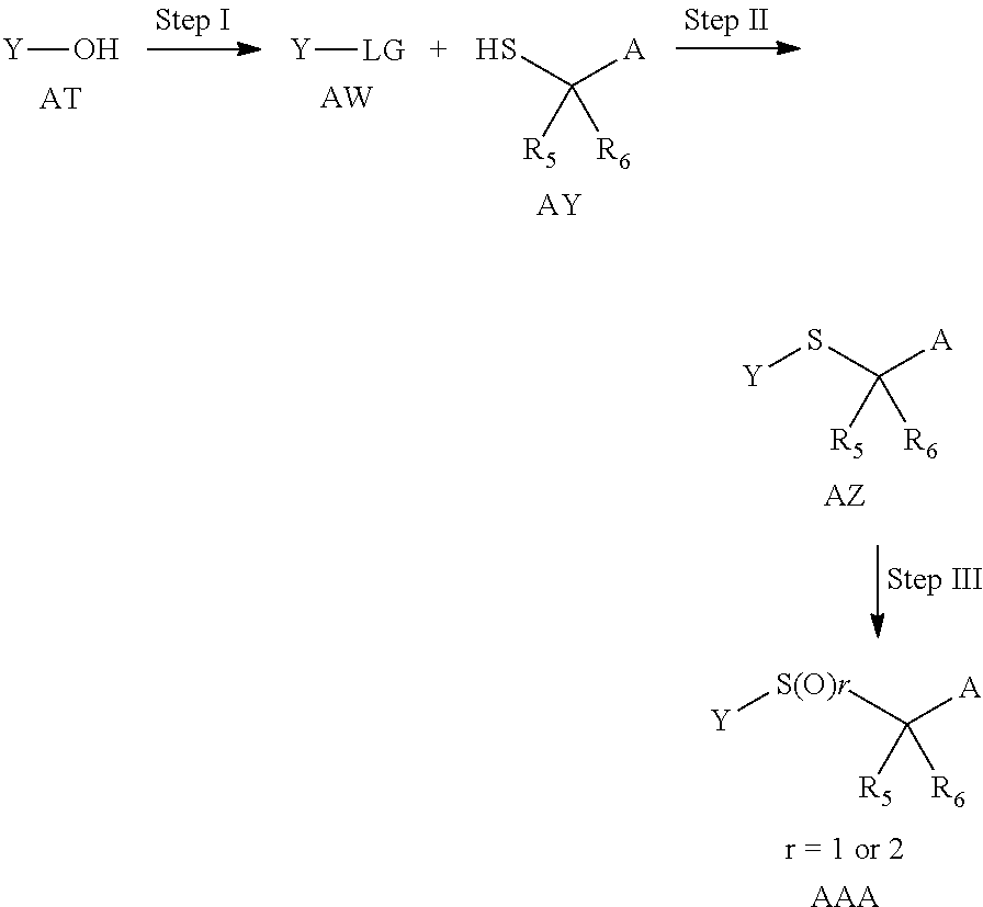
[Y]O.[AT].SC([A])([R5])[R6].[AY].[LG][Y].[AW].S(C([A])([R5])[R6])[Y].[AZ].[S(O)r]([Y])C([A])([R5])[R6].[AAA]
